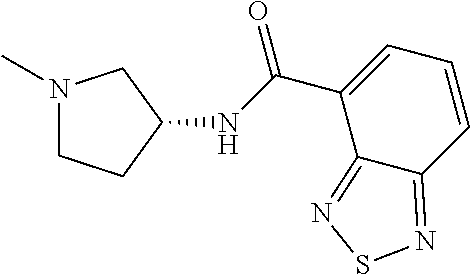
N1(C)CCC(NC(=O)C2=CC=CC3=NSN=C23)C1
